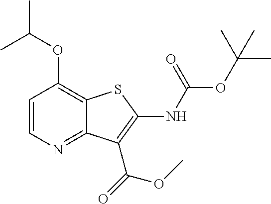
C1=CN=C2C(=C1OC(C)C)SC(NC(OC(C)(C)C)=O)=C2C(=O)OC
